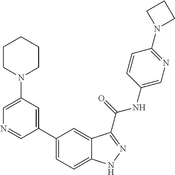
C1(N2CCCCC2)=CN=CC(C2=CC=C3C(=C2)C(C(NC2=CN=C(N4CCC4)C=C2)=O)=NN3)=C1
